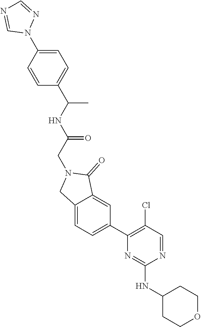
N1=CC(Cl)=C(C2=CC=C3C(=C2)C(=O)N(CC(=O)NC(C)C2=CC=C(N4N=CN=C4)C=C2)C3)N=C1NC1CCOCC1
